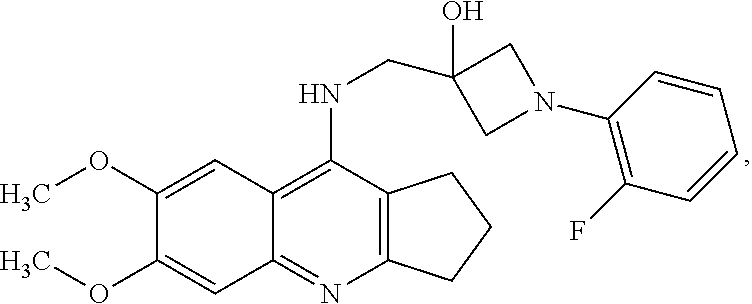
C12=C(N=C3C(=C1NCC1(O)CN(C4=C(F)C=CC=C4)C1)C=C(OC)C(OC)=C3)CCC2
